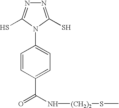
N1=C(S)N(C2=CC=C(C(N[(CH2)2]SC)=O)C=C2)C(S)=N1
